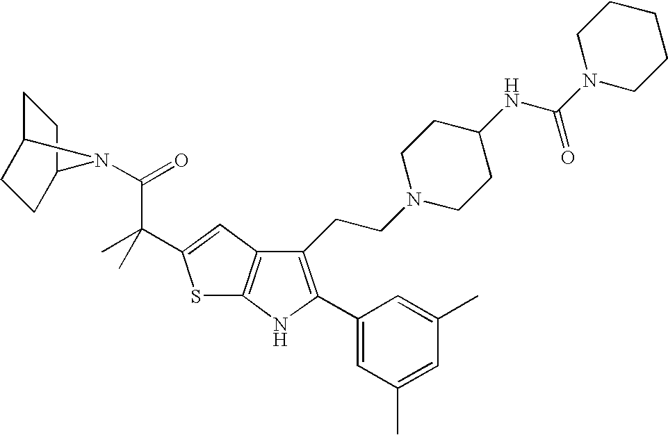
C1(CCN2CCC(NC(N3CCCCC3)=O)CC2)=C(C2=CC(C)=CC(C)=C2)NC2=C1C=C(C(C)(C(=O)N1C3CCC1CC3)C)S2
